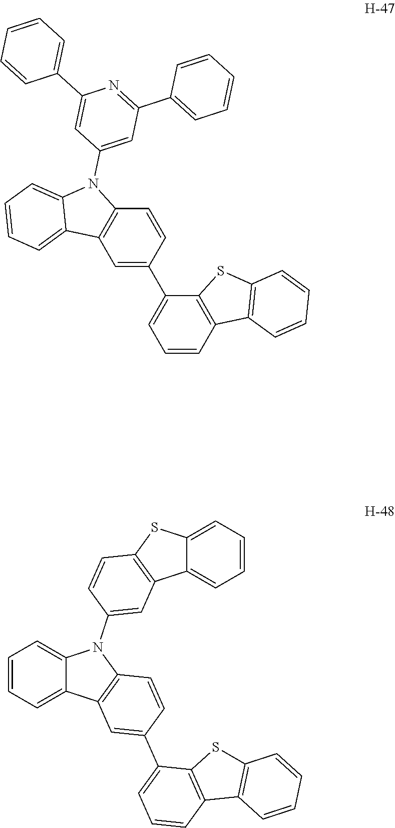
C1=C(C2=CC=CC3=C2SC2=C3C=CC=C2)C=CC2=C1C1=CC=CC=C1N2C1=CC(C2=CC=CC=C2)=NC(C2=CC=CC=C2)=C1.C12=CC=CC=C1C1=C(S2)C=CC(N2C3=CC=CC=C3C3=C2C=CC(C2=CC=CC4=C2SC2=C4C=CC=C2)=C3)=C1
